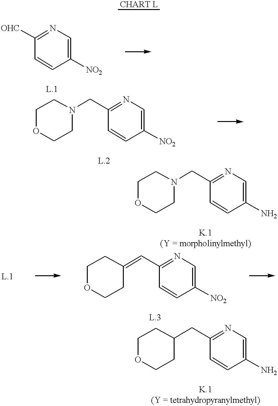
[OHC]C1=NC=C([NO2])C=C1.C1(CN2CCOCC2)=NC=C([NO2])C=C1.C1(CN2CCOCC2)=NC=C(N)C=C1.C1(C=C2CCOCC2)=NC=C([NO2])C=C1.C1(CC2CCOCC2)=NC=C(N)C=C1
